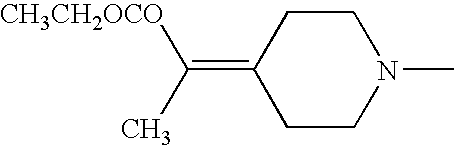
C1CN(C)CCC1=C(C)[CH3CH2OCO]
